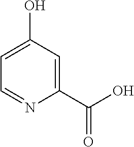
C1=C(C(O)=O)N=CC=C1O
